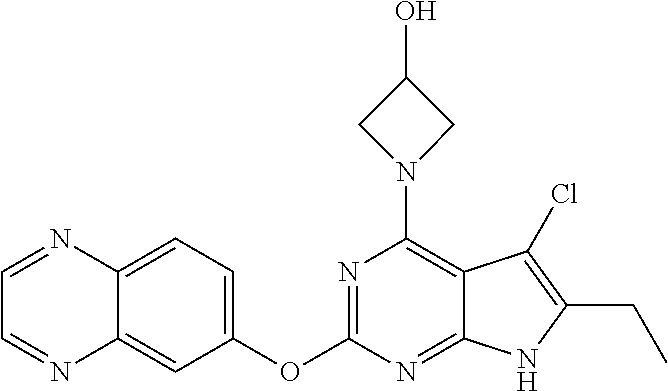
C12=CC=C(OC3=NC(N4CC(O)C4)=C4C(=N3)NC(CC)=C4Cl)C=C1N=CC=N2
